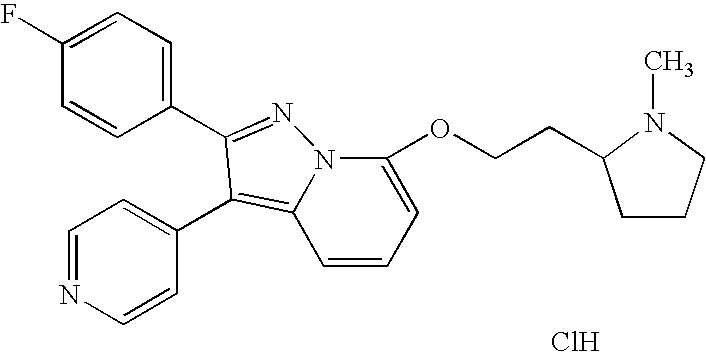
C1(F)=CC=C(C2=NN3C(OCCC4CCCN4C)=CC=CC3=C2C2=CC=NC=C2)C=C1.Cl
